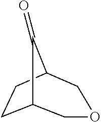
C12CCC(COC1)C2=O
